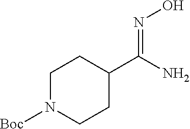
C1N([Boc])CCC(C(N)=NO)C1
